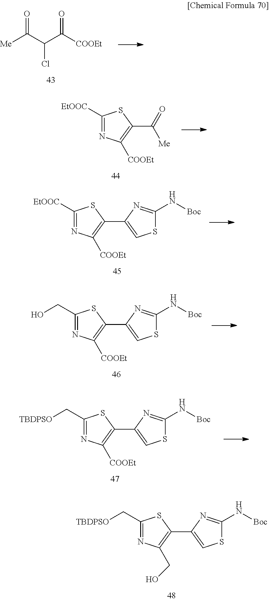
[Me]C(C(C([COOEt])=O)Cl)=O.C1([EtOOC])=NC([COOEt])=C(C(=O)[Me])S1.C1([EtOOC])=NC([COOEt])=C(C2=CSC(N[Boc])=N2)S1.C1(CO)=NC([COOEt])=C(C2=CSC(N[Boc])=N2)S1.C1(C[TBDPSO])=NC([COOEt])=C(C2=CSC(N[Boc])=N2)S1.C1(C[TBDPSO])=NC(CO)=C(C2=CSC(N[Boc])=N2)S1
